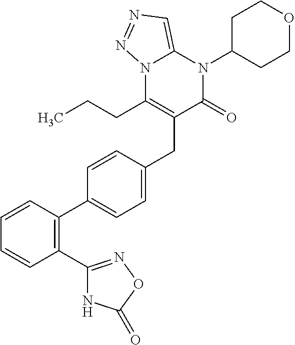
C1=CC(C2=CC=C(CC3=C(CCC)N4C(=CN=N4)N(C4CCOCC4)C3=O)C=C2)=C(C2=NOC(=O)N2)C=C1
